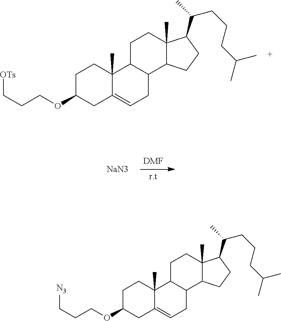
C1C(OCCC[OTs])CC2=CCC3C(C2(C)C1)CCC1(C)C3CCC1C(C)CCCC(C)C.[DMF].[r.t].[NaN3].C1C(OCCC[N3])CC2=CCC3C(C2(C)C1)CCC1(C)C3CCC1C(C)CCCC(C)C
